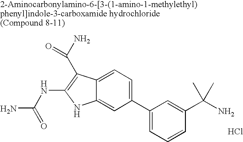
C1(C2=CC=CC(C(N)(C)C)=C2)=CC=C2C(=C1)NC(NC(N)=O)=C2C(N)=O.Cl
